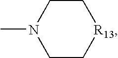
C1CN(C)CC[R13]1
